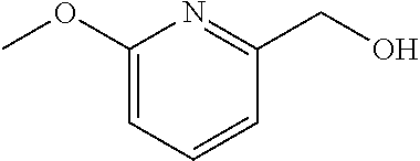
C1(OC)=CC=CC(CO)=N1
